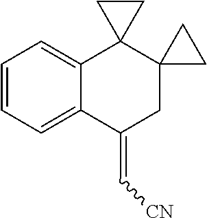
C1=CC=C2C(=C1)C1(C3(CC2=C[CN])CC3)CC1
